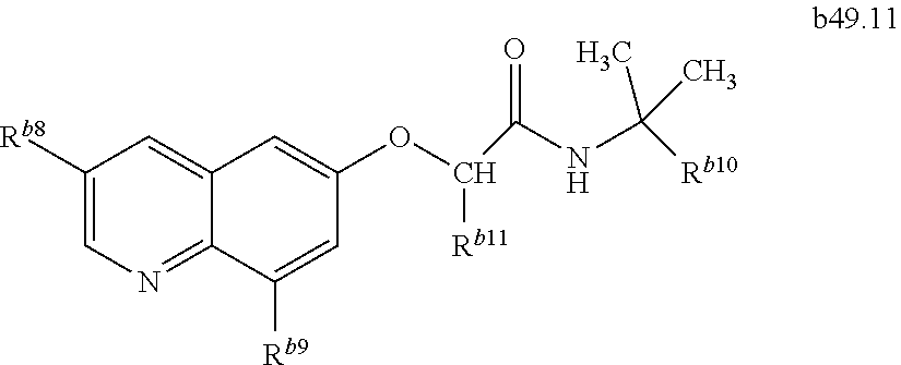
C1([Rb8])=CN=C2C(=C1)C=C(OC([Rb11])C(=O)NC([Rb10])(C)C)C=C2[Rb9]
